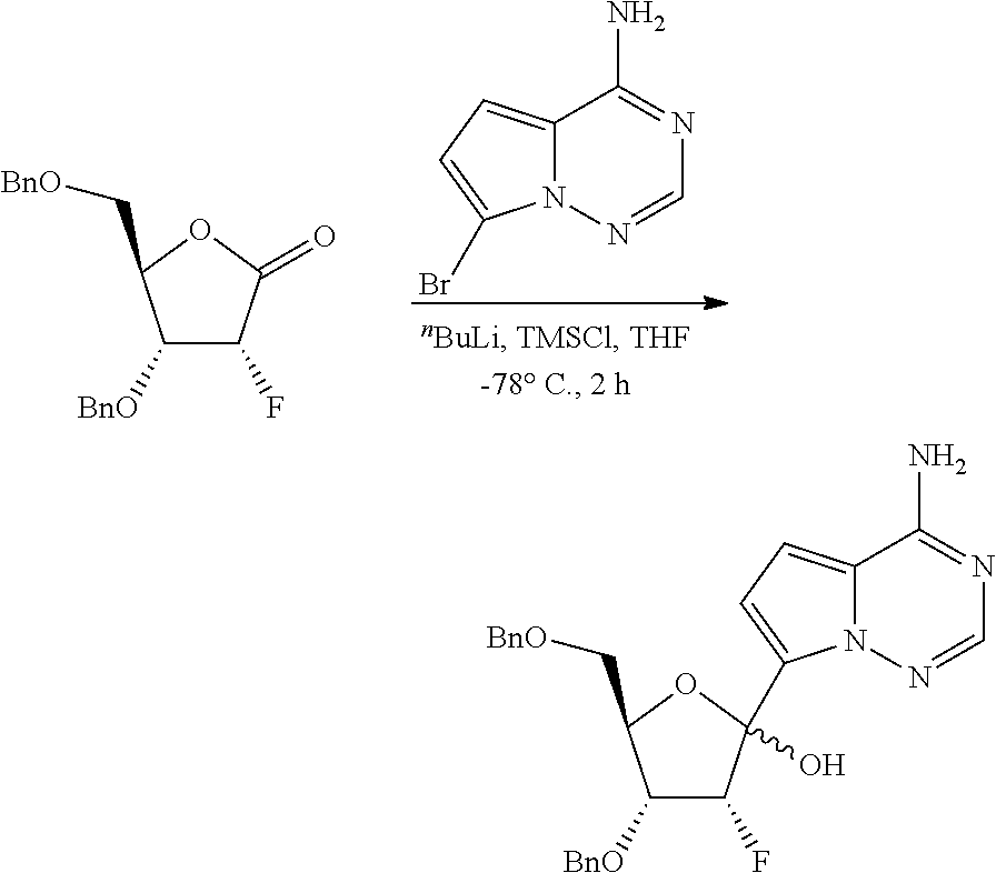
C12=CC=C(Br)N1N=CN=C2N.C1([BnO])C(F)C(=O)OC1C[BnO].C1([BnO])C(F)C(O)(C2=CC=C3N2N=CN=C3N)OC1C[BnO]
